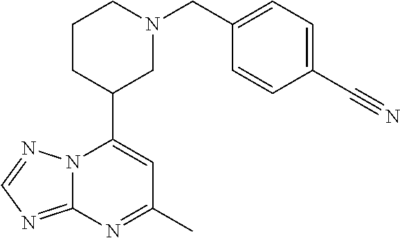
N12C(=NC=N1)N=C(C)C=C2C1CN(CC2=CC=C(C#N)C=C2)CCC1
